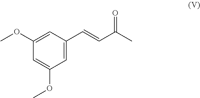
C1=C(OC)C=C(C=CC(C)=O)C=C1OC
